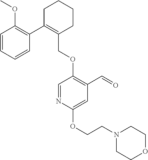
C1C(C2=C(OC)C=CC=C2)=C(COC2=C(C=O)C=C(OCCN3CCOCC3)N=C2)CCC1
